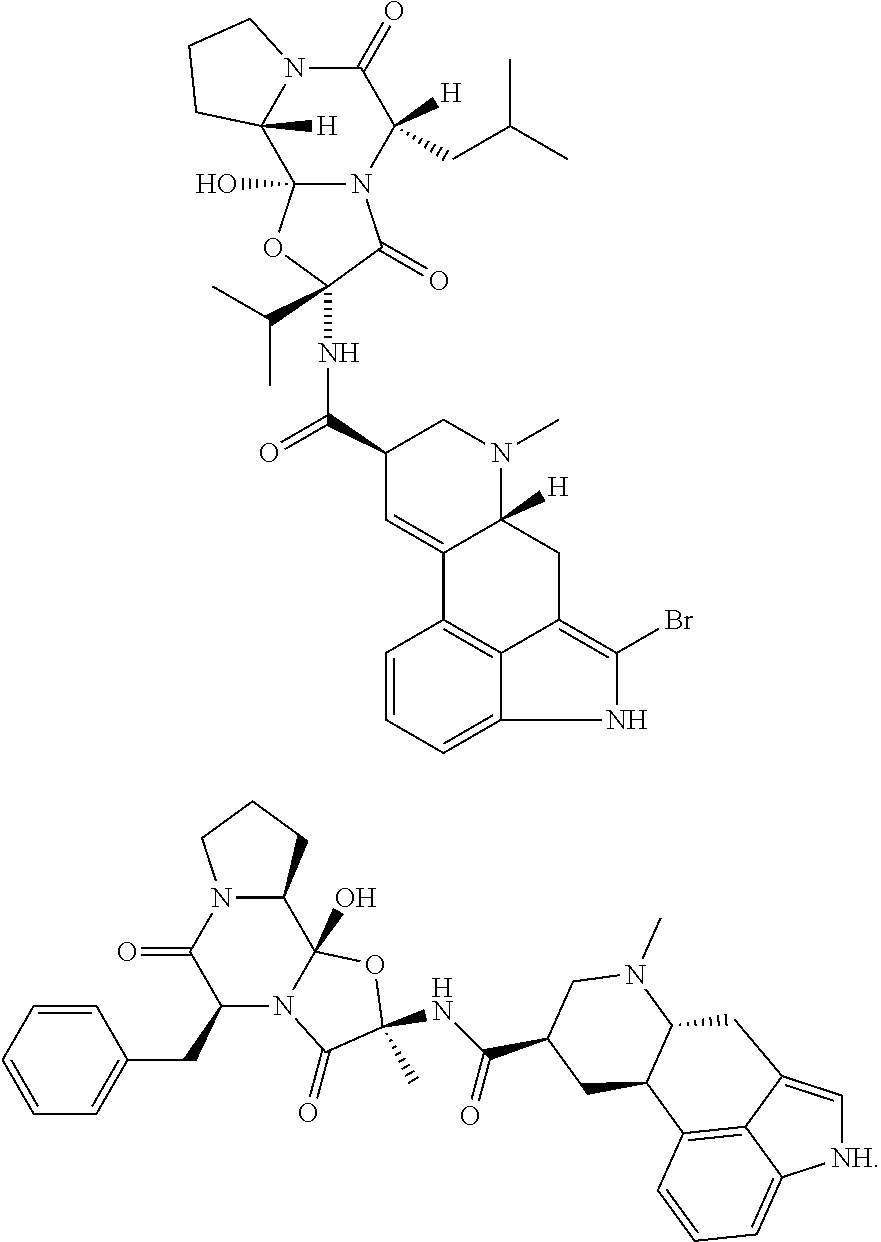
C1(=O)N2C([H])(C3(O)N(C1([H])CC(C)C)C(=O)C(NC(=O)C1C=C4C([H])(N(C)C1)CC1=C(Br)NC5=CC=CC4=C15)(C(C)C)O3)CCC2.C1=CC=CC=C1CC1N2C(O)(C3N(C1=O)CCC3)OC(NC(=O)C1CN(C)C3CC4=C[NH]C5=CC=CC(=C45)C3C1)(C)C2=O
